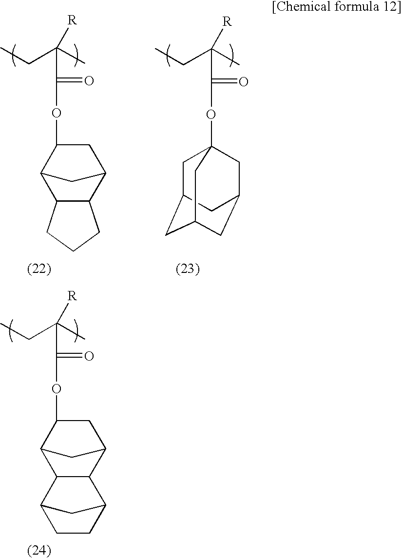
CCC(C)([R])C(=O)OC1CC2C3C(C1C2)CCC3.CCC(C)([R])C(=O)OC12CC3CC(CC(C1)C3)C2.CCC(C)([R])C(=O)OC1CC2CC1C1C2C2CCC1C2
